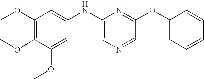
C1(OC)=C(OC)C(OC)=CC(NC2=CN=CC(OC3=CC=CC=C3)=N2)=C1
